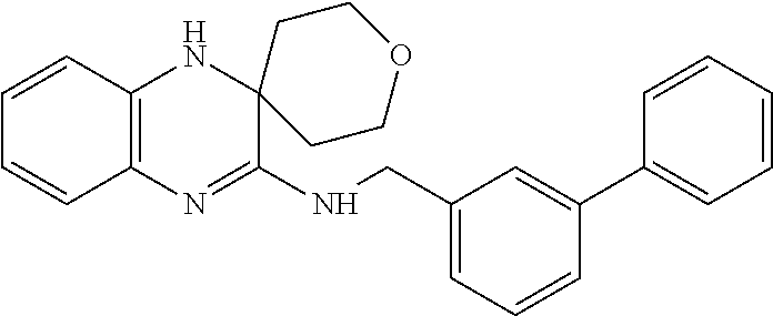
C1=CC2=C(C=C1)N=C(NCC1=CC=CC(C3=CC=CC=C3)=C1)C1(N2)CCOCC1
